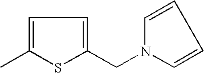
C1=C(C)SC(CN2C=CC=C2)=C1
